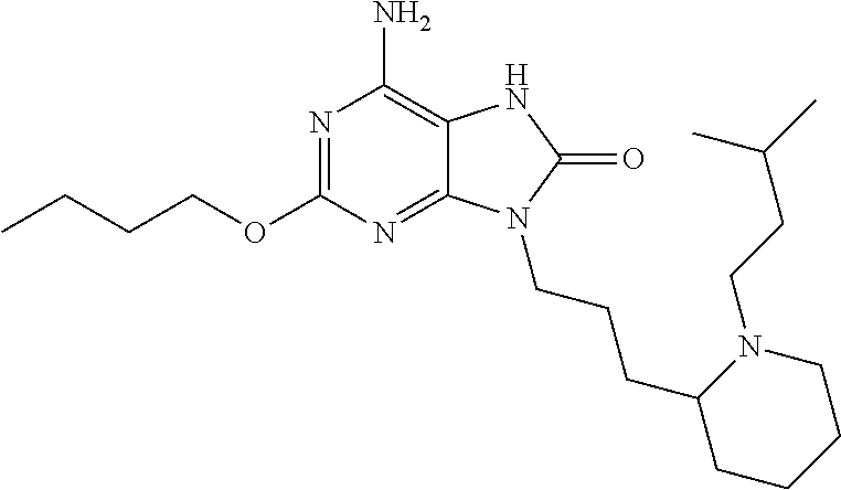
N1=C(OCCCC)N=C2C(=C1N)NC(=O)N2CCCC1CCCCN1CCC(C)C
